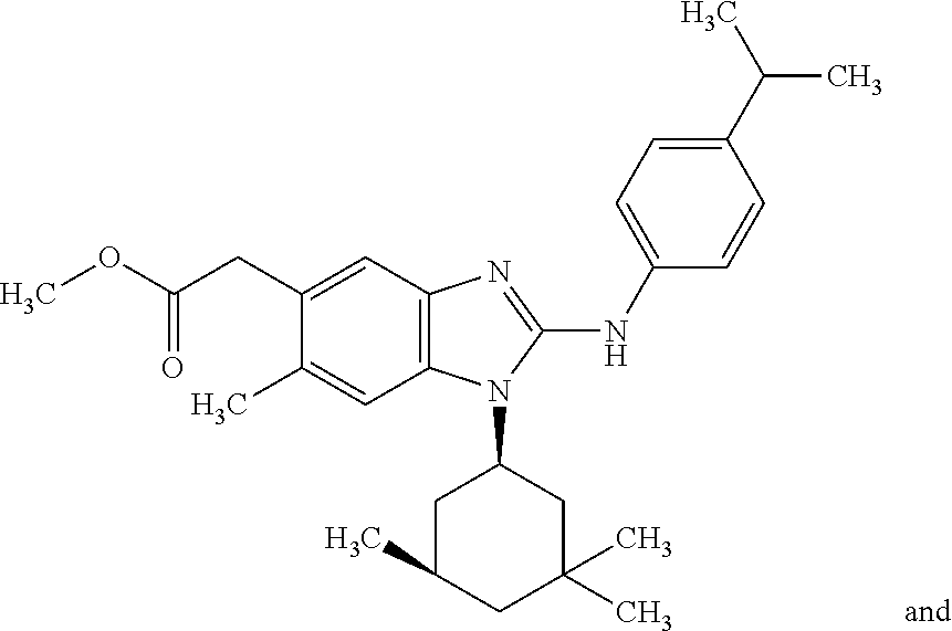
O(C(CC1=CC2=C(C=C1C)N(C1CC(C)CC(C)(C)C1)C(NC1=CC=C(C(C)C)C=C1)=N2)=O)C
